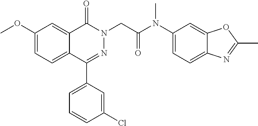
C1(C2=CC=CC(Cl)=C2)=NN(CC(N(C2=CC=C3C(=C2)OC(C)=N3)C)=O)C(=O)C2=CC(OC)=CC=C12
